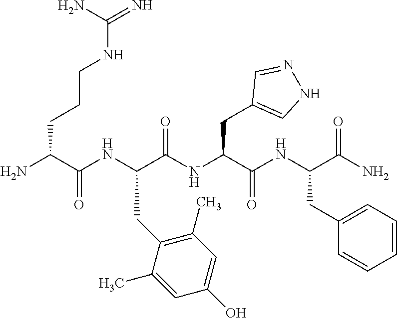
NC(C(NC(C(NC(C(NC(C(N)=O)CC1=CC=CC=C1)=O)CC1=CNN=C1)=O)CC1=C(C)C=C(O)C=C1C)=O)CCCNC(=N)N
